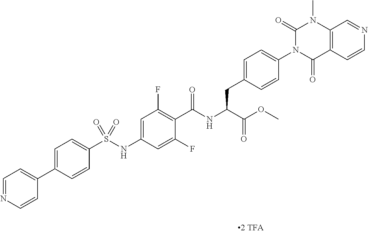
C12=C(C(=O)N(C3=CC=C(CC(C(=O)OC)NC(=O)C4=C(F)C=C(NS(C5=CC=C(C6=CC=NC=C6)C=C5)(=O)=O)C=C4F)C=C3)C(=O)N1C)C=CN=C2
